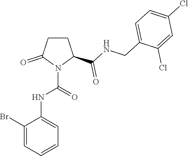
C1CC(C(NCC2=CC=C(Cl)C=C2Cl)=O)N(C(=O)NC2=CC=CC=C2Br)C1=O
